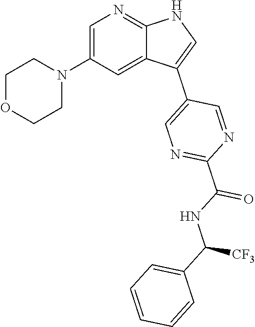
C1=C(N2CCOCC2)C=C2C(=N1)NC=C2C1=CN=C(C(NC(C2=CC=CC=C2)[CF3])=O)N=C1
